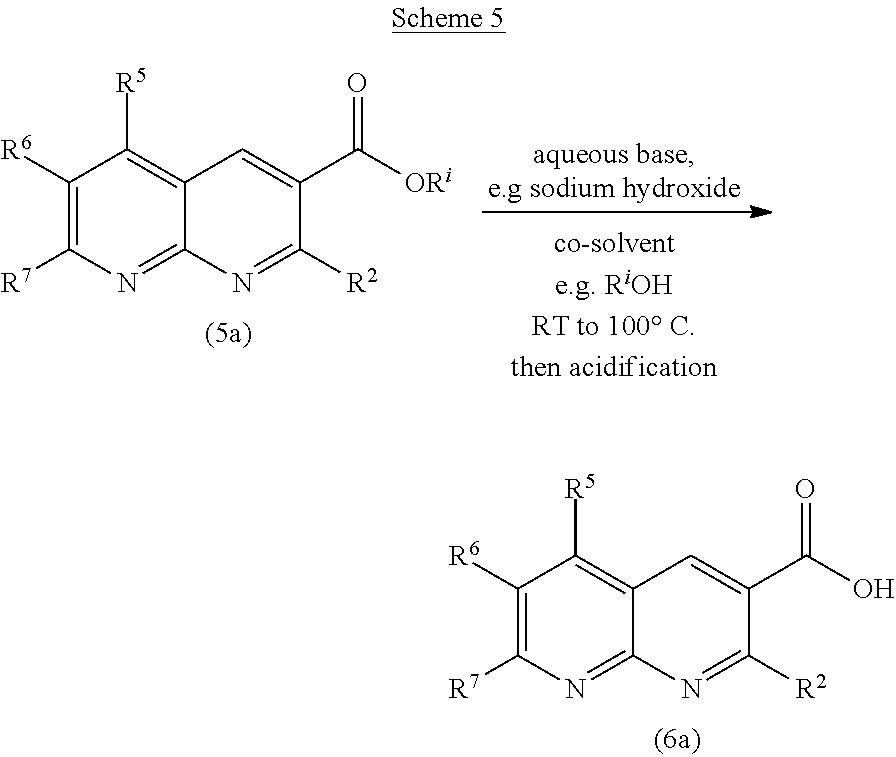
C1([R6])=C([R7])N=C2C(=C1[R5])C=C(C([ORi])=O)C([R2])=N2.C1([R6])=C([R7])N=C2C(=C1[R5])C=C(C(O)=O)C([R2])=N2
